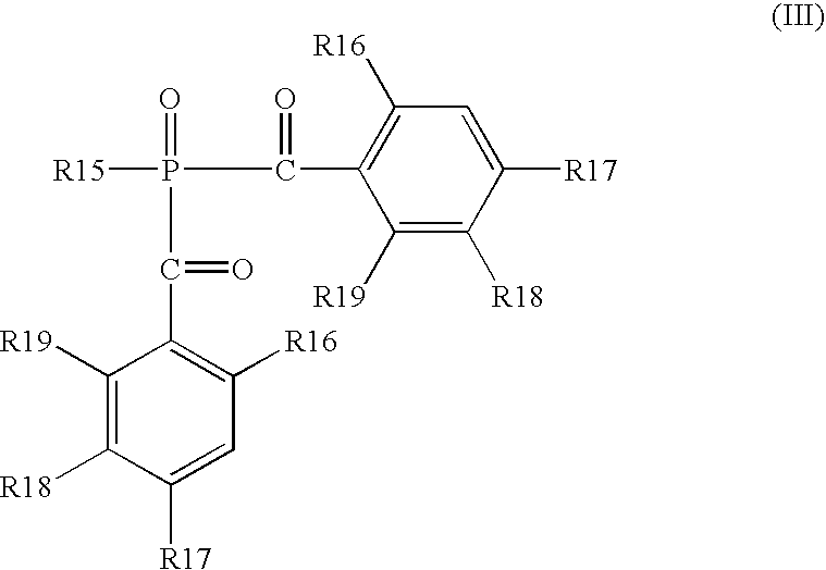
C1([R19])=C([R18])C([R17])=CC([R16])=C1C(P([R15])(=O)C(=O)C1=C([R16])C=C([R17])C([R18])=C1[R19])=O
